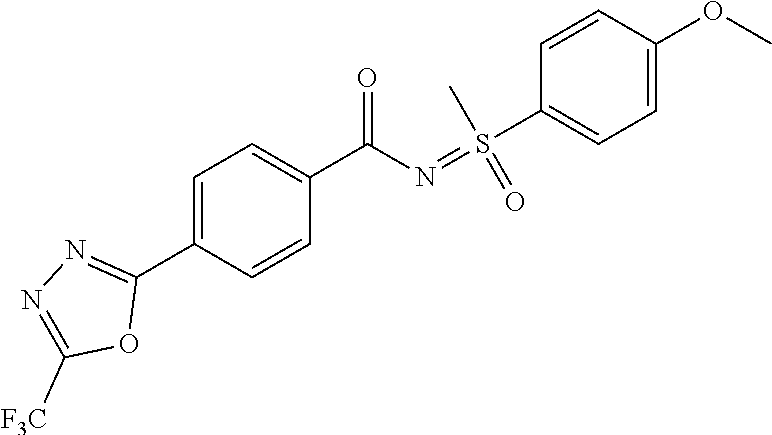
C1(C2=NN=C([F3C])O2)=CC=C(C(N=S(=O)(C2=CC=C(OC)C=C2)C)=O)C=C1
